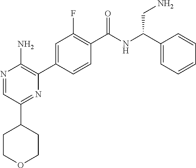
N1=CC(C2CCOCC2)=NC(C2=CC(F)=C(C(NC(C3=CC=CC=C3)CN)=O)C=C2)=C1N
